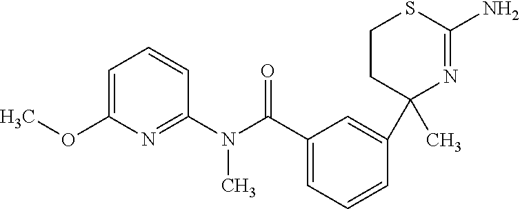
C1=C(OC)N=C(N(C(C2=CC=CC(C3(C)N=C(N)SCC3)=C2)=O)C)C=C1
